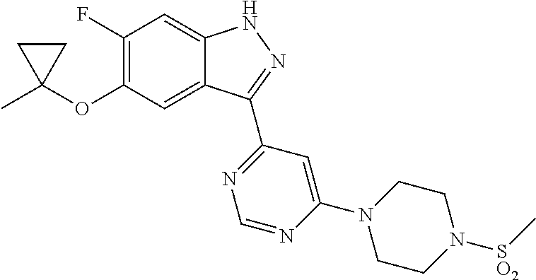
CC1(OC2=C(F)C=C3C(=C2)C(C2=NC=NC(N4CCN([SO2]C)CC4)=C2)=NN3)CC1
